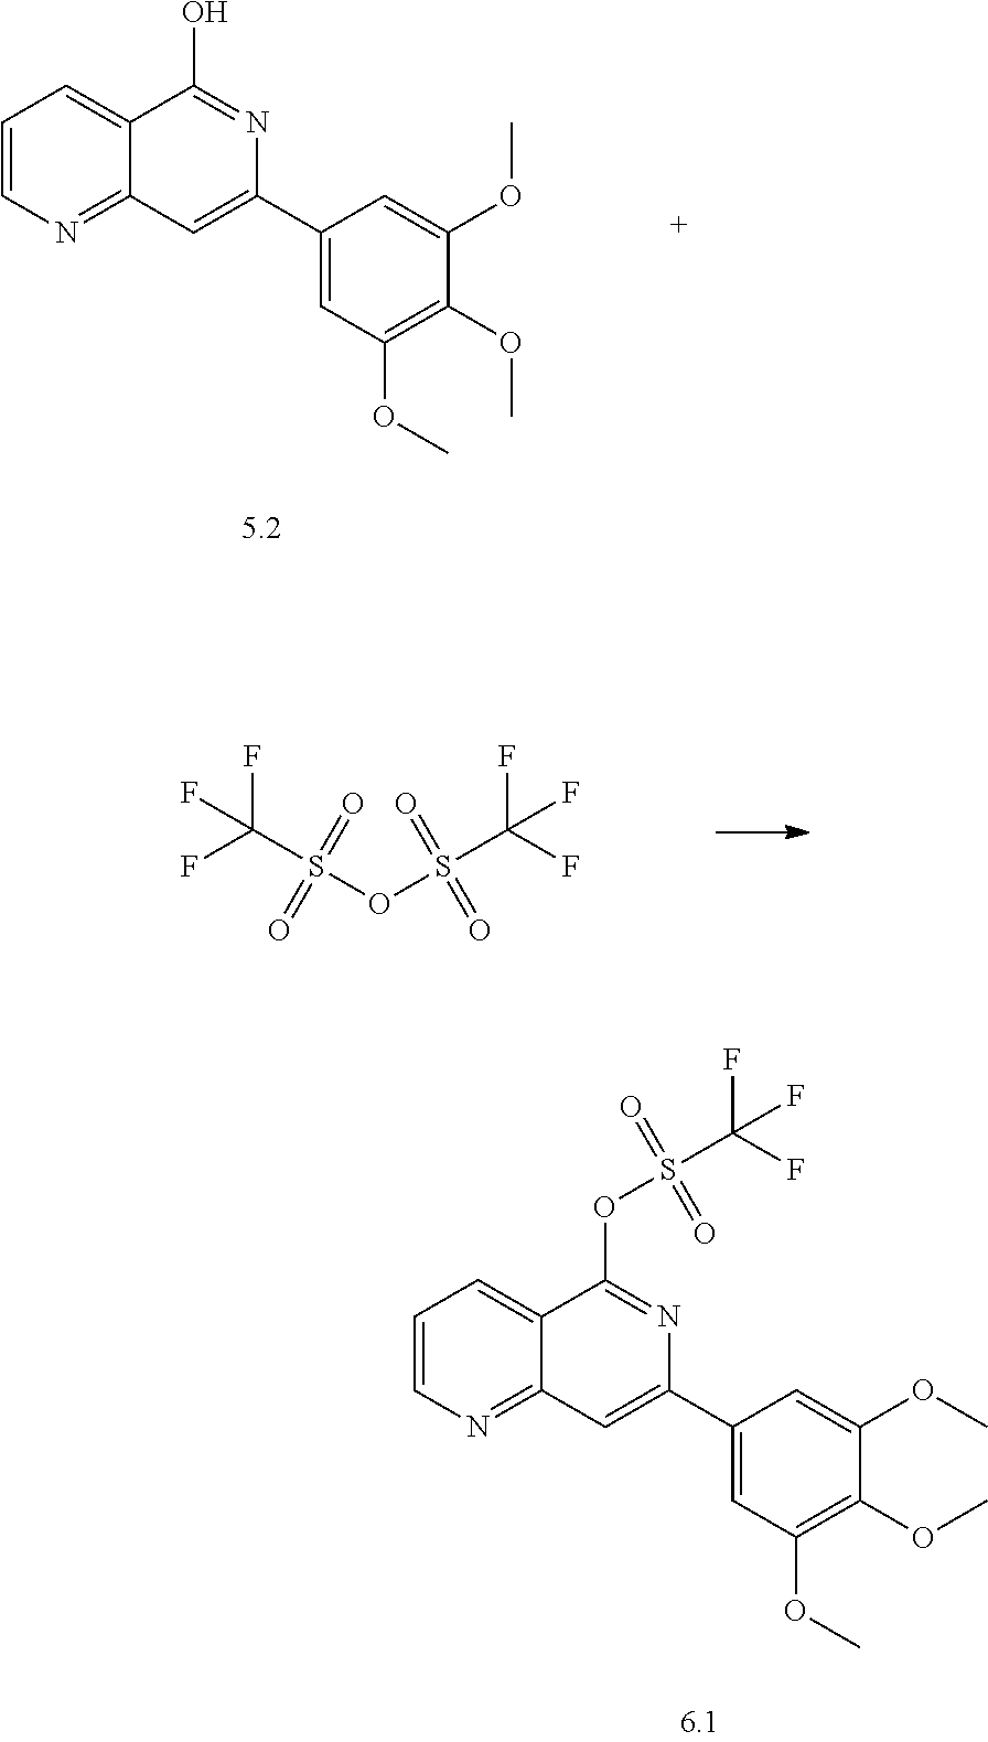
C1=CN=C2C(=C1)C(OS(C(F)(F)F)(=O)=O)=NC(C1=CC(OC)=C(OC)C(OC)=C1)=C2.C1=CN=C2C(=C1)C(O)=NC(C1=CC(OC)=C(OC)C(OC)=C1)=C2.S(OS(C(F)(F)F)(=O)=O)(C(F)(F)F)(=O)=O
